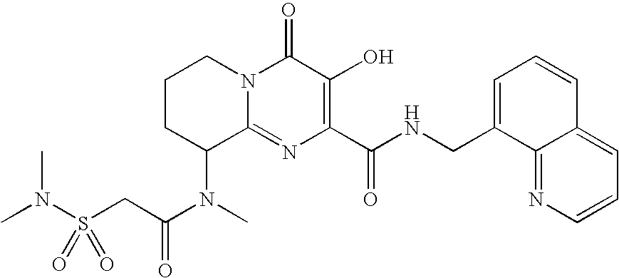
C12=NC(C(NCC3=CC=CC4=CC=CN=C34)=O)=C(O)C(=O)N1CCCC2N(C)C(CS(N(C)C)(=O)=O)=O
